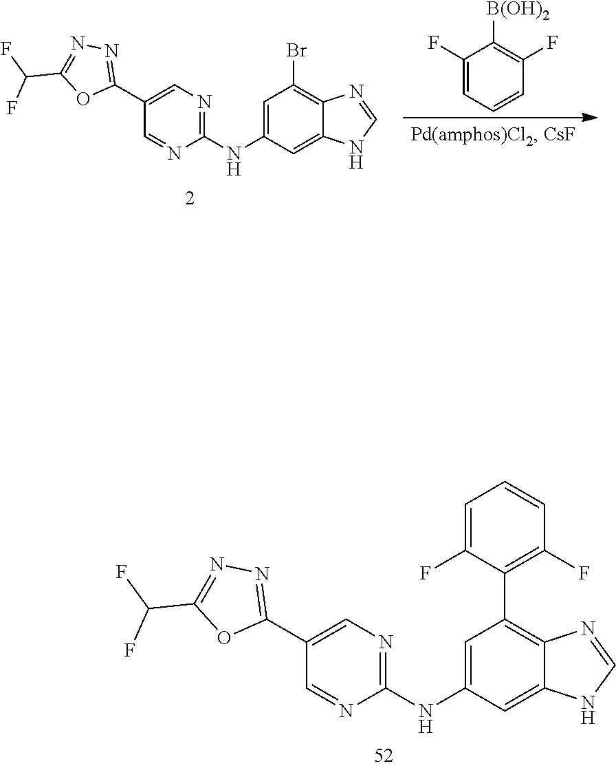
C1=C(NC2=NC=C(C3=NN=C(C(F)F)O3)C=N2)C=C2C(=C1C1=C(F)C=CC=C1F)N=CN2.C1=C(NC2=NC=C(C3=NN=C(C(F)F)O3)C=N2)C=C2C(=C1Br)N=CN2.C1(F)=CC=CC(F)=C1[B(OH)2]
